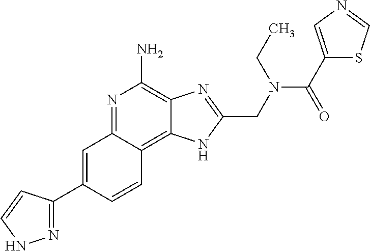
C1=C(C2=NNC=C2)C=CC2=C3C(=C(N)N=C12)N=C(CN(C(C1=CN=CS1)=O)CC)N3
